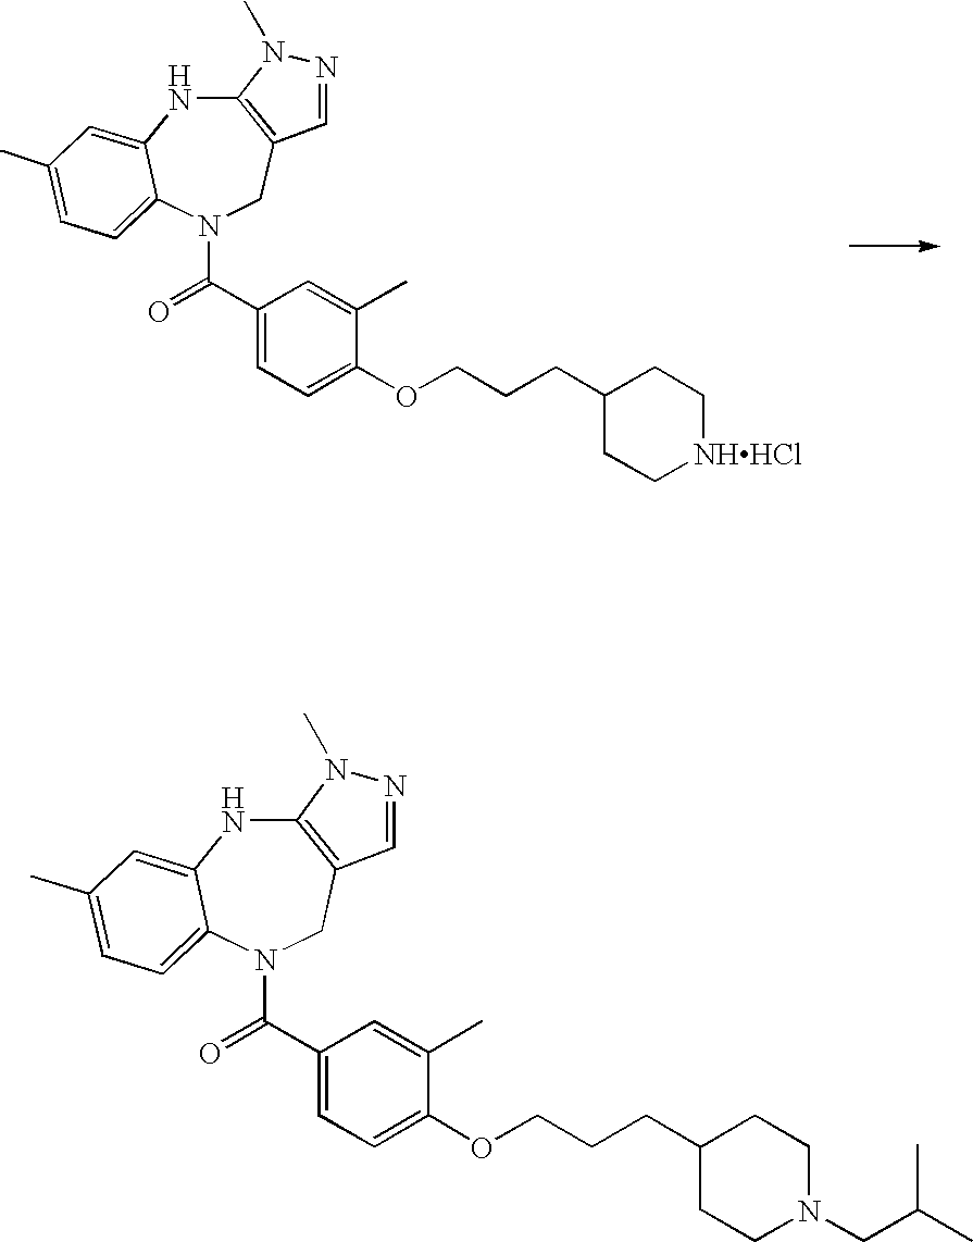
C12=C(CN(C(=O)C3=CC=C(OCCCC4CC[NHHCl]CC4)C(C)=C3)C3=CC=C(C)C=C3N1)C=NN2C.C12=C(CN(C(=O)C3=CC=C(OCCCC4CCN(CC(C)C)CC4)C(C)=C3)C3=CC=C(C)C=C3N1)C=NN2C
